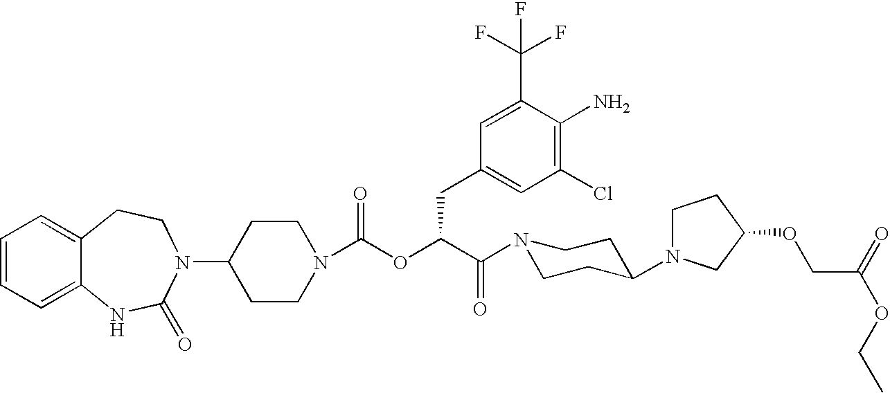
C1(N2C(=O)NC3=CC=CC=C3CC2)CCN(C(OC(C(N2CCC(N3CCC(OCC(=O)OCC)C3)CC2)=O)CC2=CC(Cl)=C(N)C(C(F)(F)F)=C2)=O)CC1
